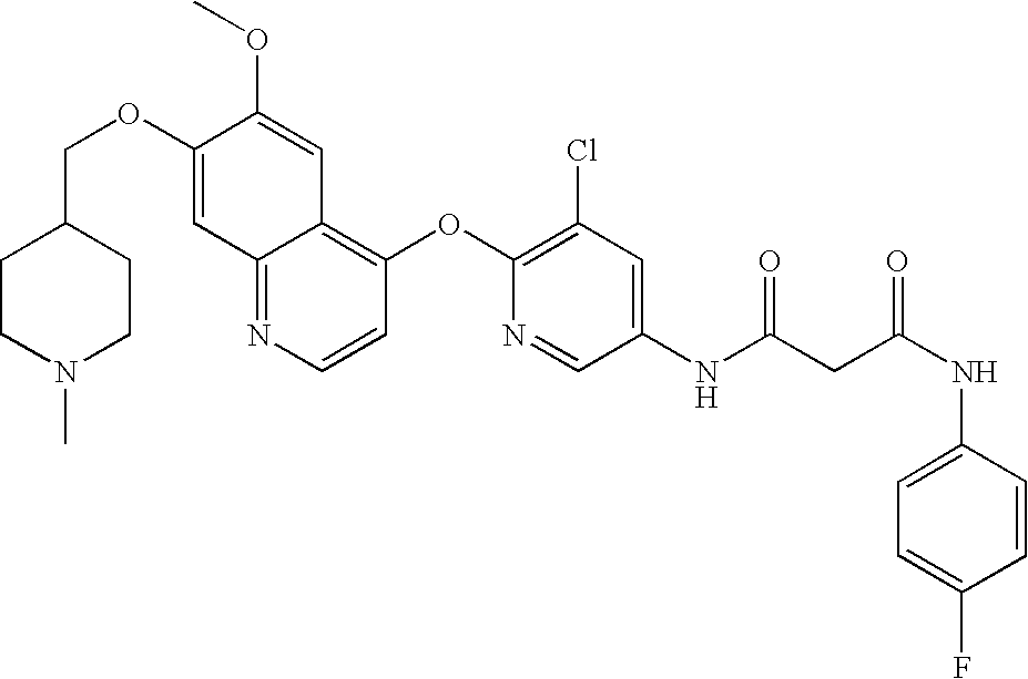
C(OC1=CC2=NC=CC(OC3=C(Cl)C=C(NC(CC(NC4=CC=C(F)C=C4)=O)=O)C=N3)=C2C=C1OC)C1CCN(C)CC1
